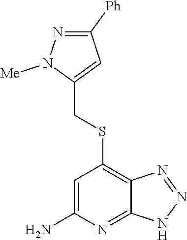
N1=C([Ph])C=C(CSC2=C3C(=NC(N)=C2)NN=N3)N1[Me]
